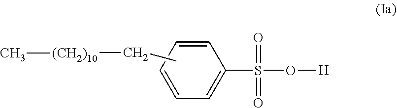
C1=CC=CC=C1S(=O)(=O)O[H].CC[(CH2)10]C
